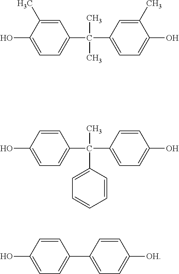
OC1=CC=C(C2=CC=C([OH])C=C2)C=C1.OC1=CC=C(C(C2=CC=C(O)C=C2)(C)C2=CC=CC=C2)C=C1.OC1=CC=C(C(C2=CC=C(O)C(C)=C2)(C)C)C=C1C
